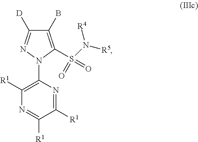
C1(B)=C(S(N([R5])[R4])(=O)=O)N(C2=C([R1])N=C([R1])C([R1])=N2)N=C1[D]
